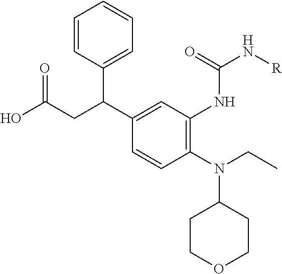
N(C1CCOCC1)(CC)C1=C(NC(N[R])=O)C=C(C(CC(O)=O)C2=CC=CC=C2)C=C1
